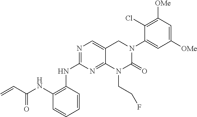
N(C1=NC=C2C(=N1)N(CCF)C(=O)N(C1=CC([OMe])=CC([OMe])=C1Cl)C2)C1=C(NC(C=C)=O)C=CC=C1
